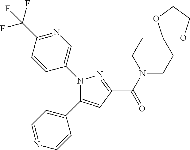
N1(C2=CN=C(C(F)(F)F)C=C2)C(C2=CC=NC=C2)=CC(C(=O)N2CCC3(CC2)OCCO3)=N1
